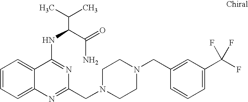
C1=CC=C2C(=C1)C(NC(C(N)=O)C(C)C)=NC(CN1CCN(CC3=CC(C(F)(F)F)=CC=C3)CC1)=N2
